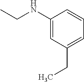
C1(NCC)=CC(CC)=CC=C1
